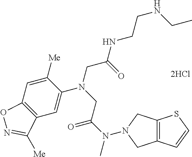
C12=C(CN(N(C)C(=O)CN(CC(=O)NCCNCC)C3=CC4=C(C=C3[Me])ON=C4[Me])C1)SC=C2
